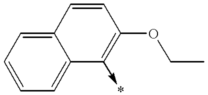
C1=CC=C2C(=C1)C(->*)=C(OCC)C=C2
